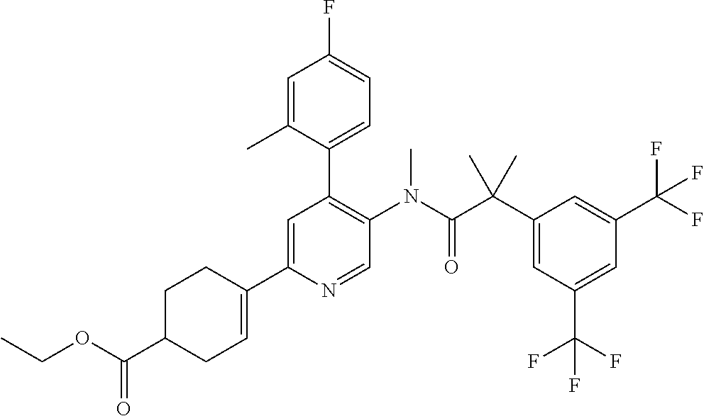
CC(C1=CC(C(F)(F)F)=CC(C(F)(F)F)=C1)(C(=O)N(C)C1=C(C2=CC=C(F)C=C2C)C=C(C2=CCC(C(=O)OCC)CC2)N=C1)C
